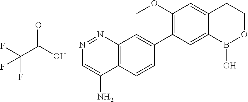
C12=C(C=CC(C3=C(OC)C=C4C(=C3)B(O)OCC4)=C1)C(N)=CN=N2.O=C(O)C(F)(F)F
